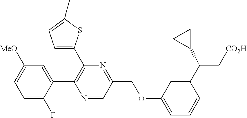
N1=C(COC2=CC=CC(C(C3CC3)C[CO2H])=C2)C=NC(C2=CC([MeO])=CC=C2F)=C1C1=CC=C(C)S1
